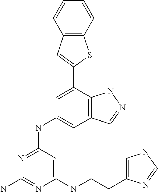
C1(NCCC2=CNC=N2)=CC(NC2=CC3=C(C(C4=CC5=C(S4)C=CC=C5)=C2)NN=C3)=NC(N)=N1
